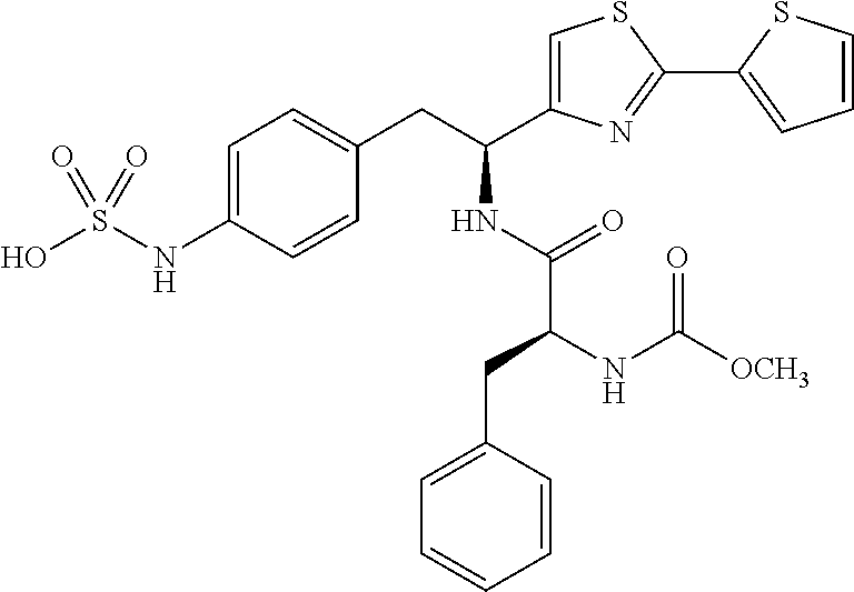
OS(NC1=CC=C(CC(NC(C(CC2=CC=CC=C2)NC([OCH3])=O)=O)C2=CSC(C3=CC=CS3)=N2)C=C1)(=O)=O
